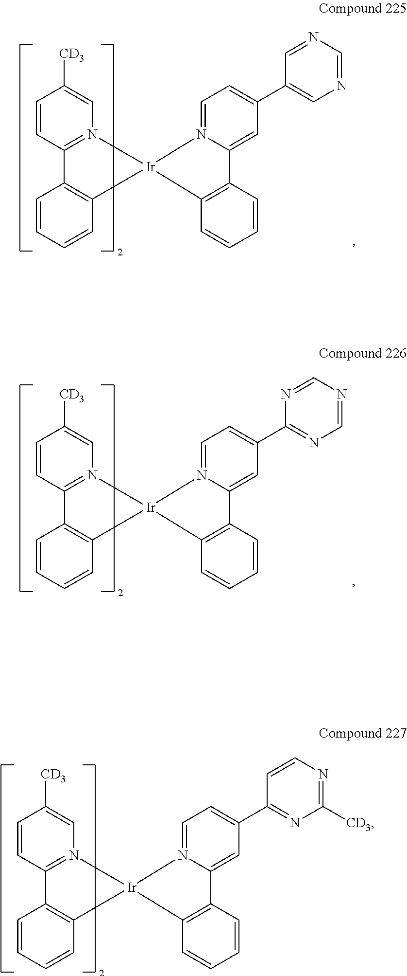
C1=CC2=N(C=C1[CD3])[Ir]1(C3=C2C=CC=C3)N2=CC=C(C3=CN=CN=C3)C=C2C2=C1C=CC=C2.C1=CC2=N(C=C1[CD3])[Ir]1(C3=C2C=CC=C3)N2=CC=C(C3=NC=NC=N3)C=C2C2=C1C=CC=C2.C1=CC2=N(C=C1[CD3])[Ir]1(C3=C2C=CC=C3)N2=CC=C(C3=NC([CD3])=NC=C3)C=C2C2=C1C=CC=C2
